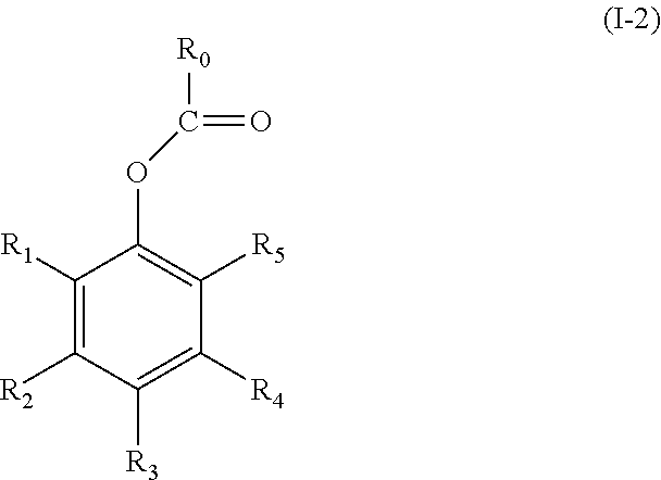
C1([R3])=C([R4])C([R5])=C(OC([R0])=O)C([R1])=C1[R2]
